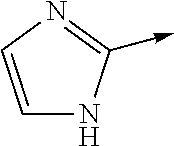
C1=CN=C(->C)N1
